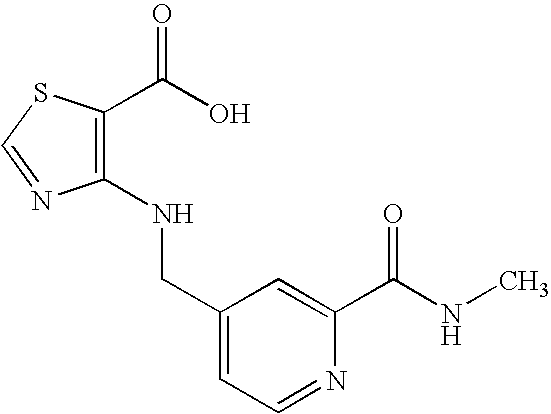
C1(NCC2=CC=NC(C(NC)=O)=C2)=C(C(O)=O)SC=N1
